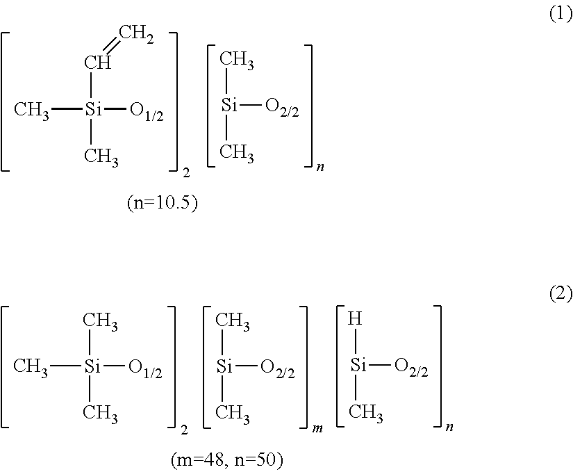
C[Si]([O1/2])(C)C=C.C[Si](C)[O2/2].C[Si](C)(C)[O1/2].C[Si]([O2/2])C.[H][Si]([O2/2])C
